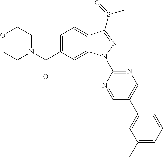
C12=CC=C(C(N3CCOCC3)=O)C=C1N(C1=NC=C(C3=CC(C)=CC=C3)C=N1)N=C2S(=O)C
